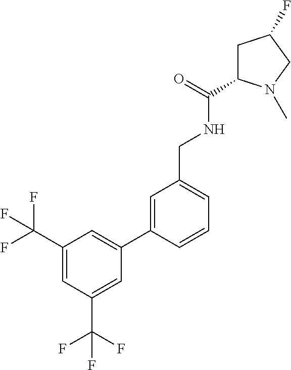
C1(C(F)(F)F)=CC(C(F)(F)F)=CC(C2=CC(CNC(=O)C3CC(F)CN3C)=CC=C2)=C1
